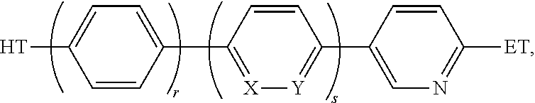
C1(C2=[X][Y]=C(C3=CN=C([ET])C=C3)C=C2)=CC=C([H])C=C1
